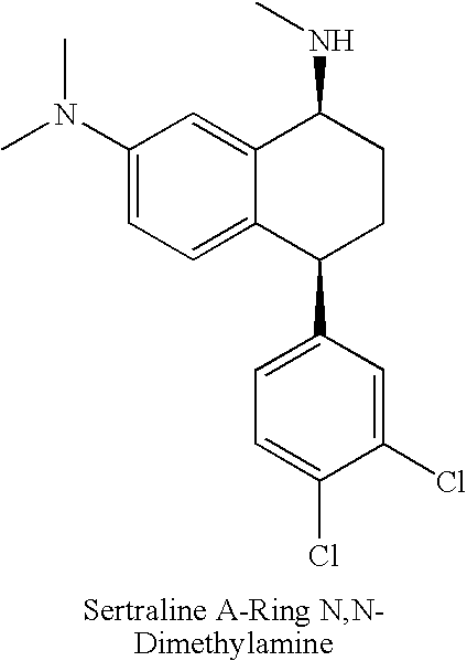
C1(N(C)C)=CC=C2C(=C1)C(NC)CCC2C1=CC=C(Cl)C(Cl)=C1
